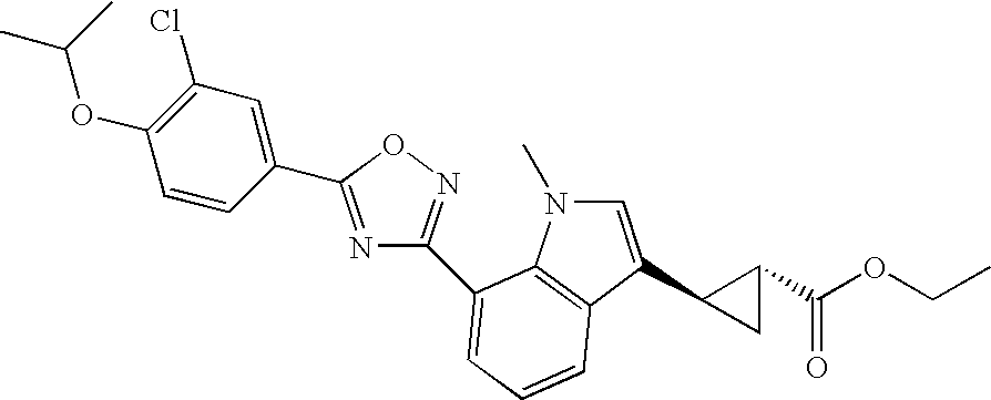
C1=C(C2CC2C(OCC)=O)C2=C(N1C)C(C1=NOC(C3=CC(Cl)=C(OC(C)C)C=C3)=N1)=CC=C2
